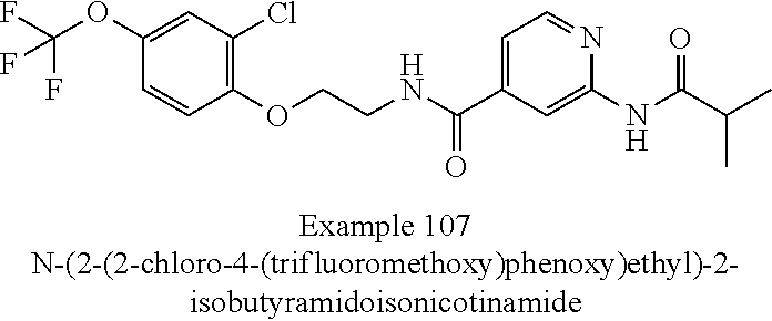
C1(OC(F)(F)F)=CC(Cl)=C(OCCNC(C2=CC=NC(NC(=O)C(C)C)=C2)=O)C=C1
